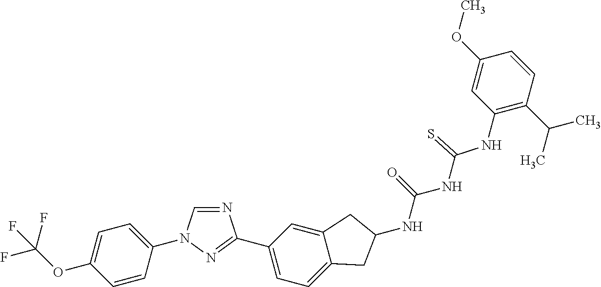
C1=CC(N2C=NC(C3=CC=C4C(=C3)CC(NC(=O)NC(NC3=C(C(C)C)C=CC(OC)=C3)=S)C4)=N2)=CC=C1OC(F)(F)F
